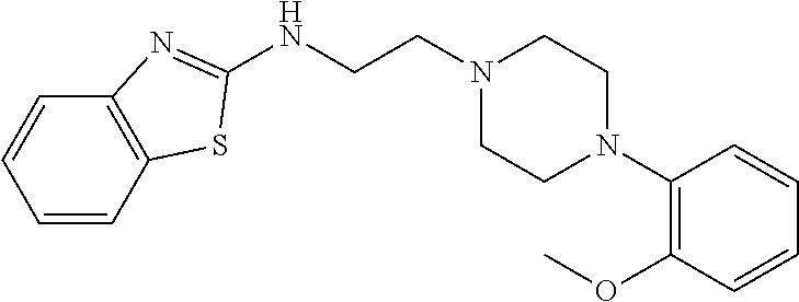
N(CCN1CCN(C2=C(OC)C=CC=C2)CC1)C1=NC2=C(C=CC=C2)S1
